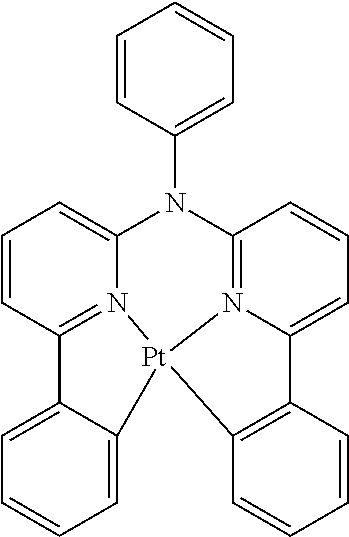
C12=CC=CC=C1[Pt]13N4=C2C=CC=C4N(C2=CC=CC=C2)C2=N1C(=CC=C2)C1=C3C=CC=C1
